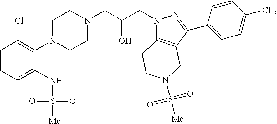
C1=CC=C(NS([Me])(=O)=O)C(N2CCN(CC(CN3C4=C(C(C5=CC=C([CF3])C=C5)=N3)CN(S([Me])(=O)=O)CC4)O)CC2)=C1Cl
